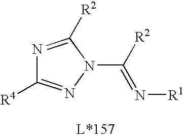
N1=C([R2])N(C([R2])=N[R1])N=C1[R4]
